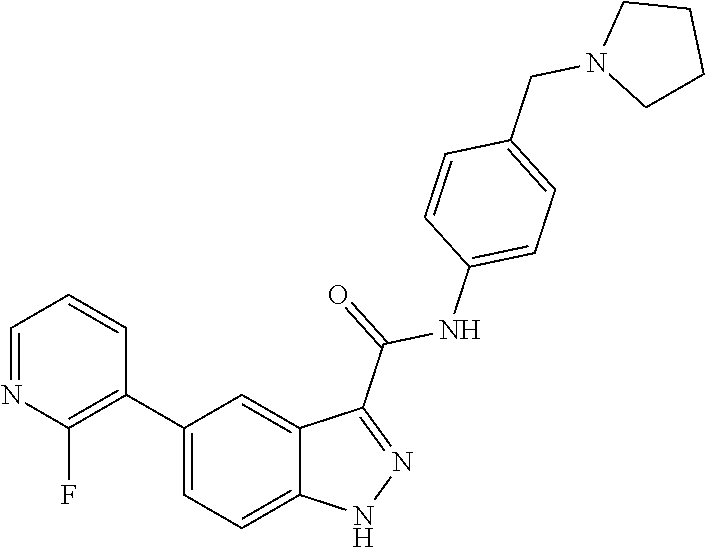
C1(C2=C(F)N=CC=C2)=CC=C2C(=C1)C(C(=O)NC1=CC=C(CN3CCCC3)C=C1)=NN2
